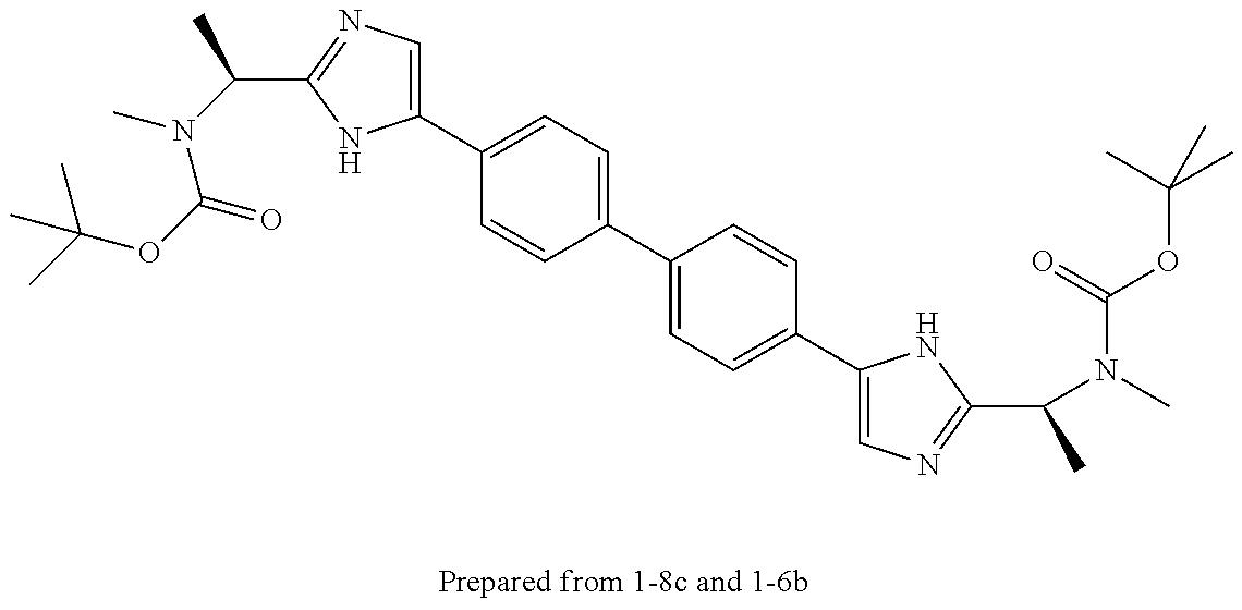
C(OC(N(C)C(C)C1=NC=C(C2=CC=C(C3=CC=C(C4=CN=C(C(C)N(C(OC(C)(C)C)=O)C)N4)C=C3)C=C2)N1)=O)(C)(C)C
